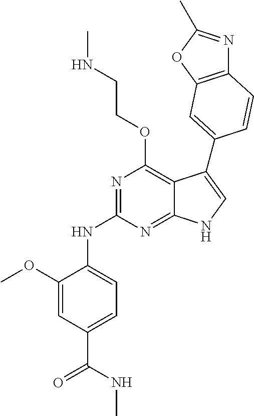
N(C1=NC(OCCNC)=C2C(=N1)NC=C2C1=CC2=C(N=C(C)O2)C=C1)C1=CC=C(C(NC)=O)C=C1OC
